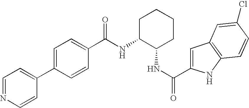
C(NC1C(NC(=O)C2=CC3=C(N2)C=CC(Cl)=C3)CCCC1)(=O)C1=CC=C(C2=CC=NC=C2)C=C1
